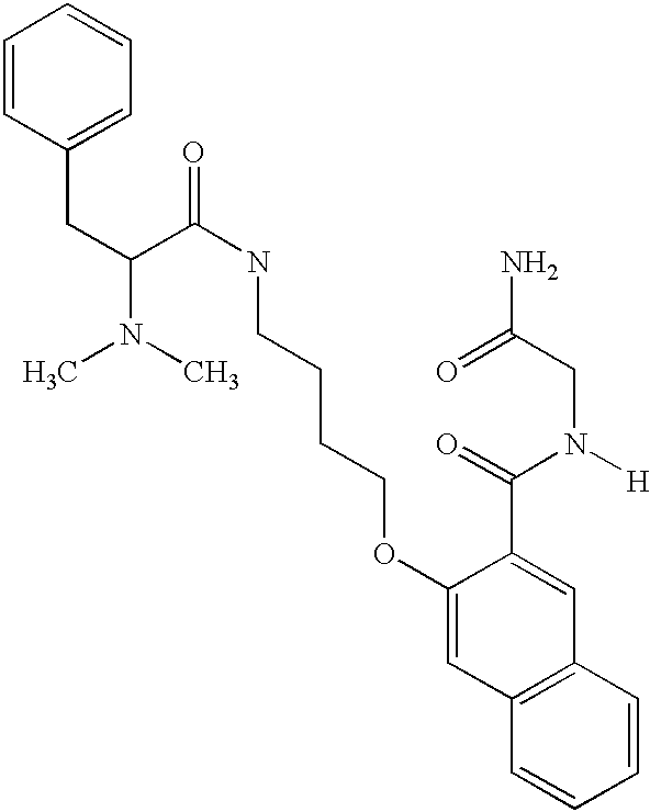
C(C1=CC=CC=C1)C(C(NCCCCOC1=CC2=C(C=C1C(=O)N([H])CC(N)=O)C=CC=C2)=O)N(C)C
